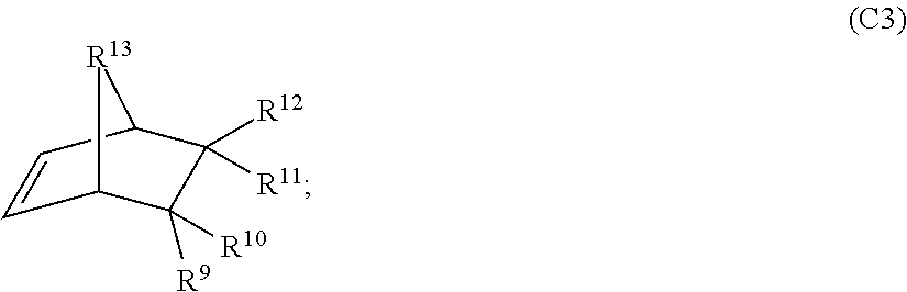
C1=CC2C([R12])([R11])C([R9])([R10])C1[R13]2
